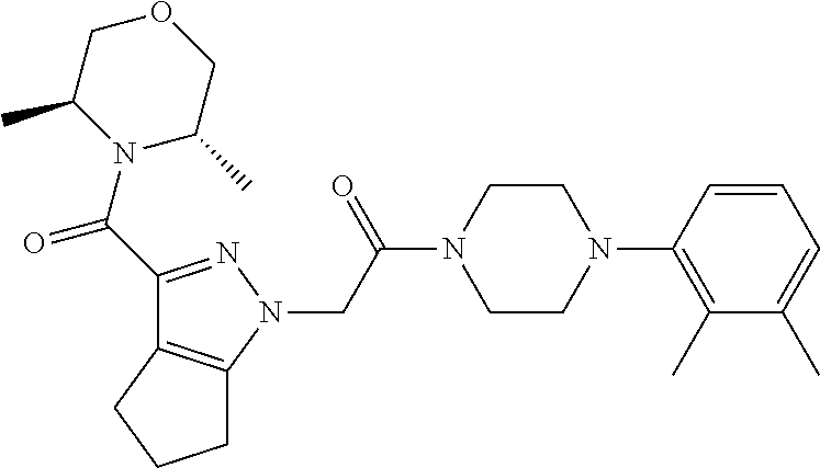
C(C(N1CCN(C2=C(C)C(C)=CC=C2)CC1)=O)N1N=C(C(=O)N2C(C)COCC2C)C2=C1CCC2
